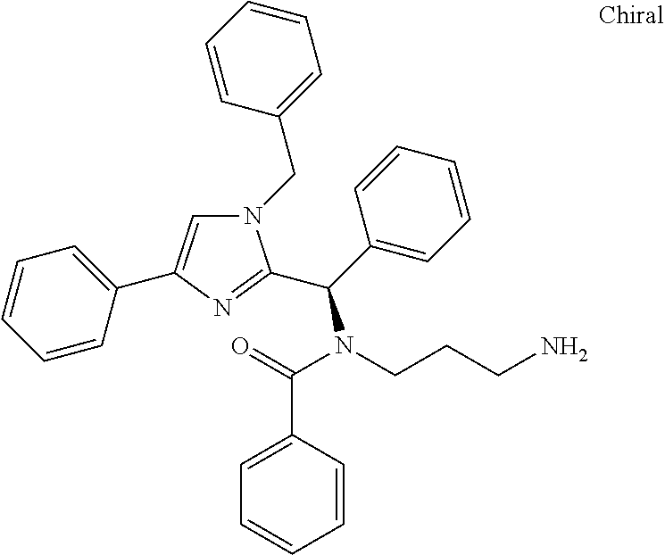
N1(CC2=CC=CC=C2)C=C(C2=CC=CC=C2)N=C1C(C1=CC=CC=C1)N(CCCN)C(=O)C1=CC=CC=C1
